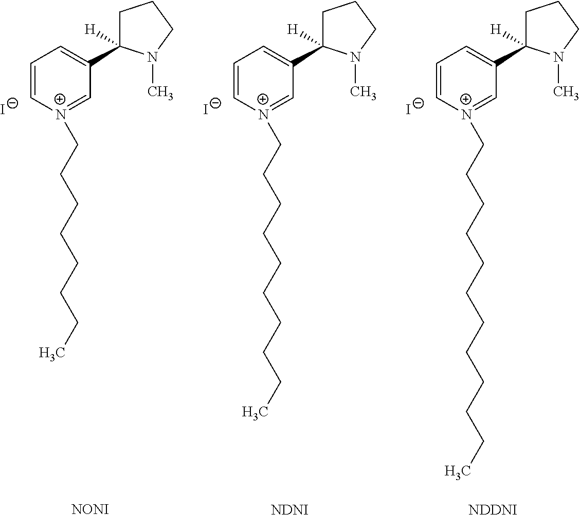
C1=C[N+](CCCCCCCC)=CC(C2([H])CCCN2C)=C1.[I-].[NONI].C1=C[N+](CCCCCCCCCC)=CC(C2([H])CCCN2C)=C1.[I-].[NDNI].C1=C[N+](CCCCCCCCCCCC)=CC(C2([H])CCCN2C)=C1.[I-].[NDDNI]
